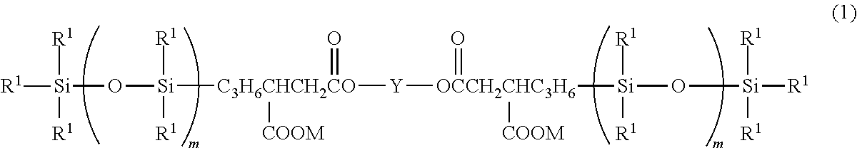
[C3H6CHCH2CO]([Y][OCCH2CHC3H6]([Si](O[Si]([R1])([R1])[R1])([R1])[R1])(=O)[COOM])([Si](O[Si]([R1])([R1])[R1])([R1])[R1])([COOM])=O
